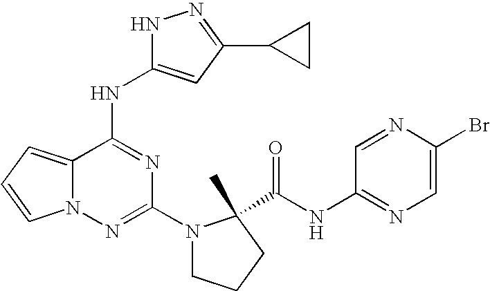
C1(N2CCCC2(C(=O)NC2=NC=C(Br)N=C2)C)=NN2C(=CC=C2)C(NC2=CC(C3CC3)=NN2)=N1
